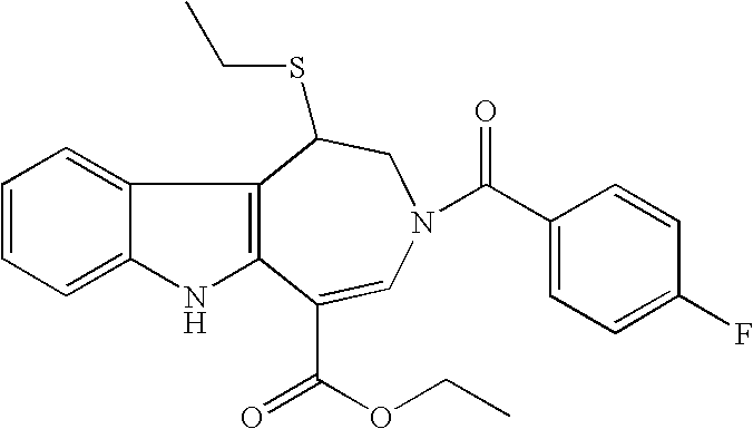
C12=CC=CC=C1NC1=C2C(SCC)CN(C(C2=CC=C(F)C=C2)=O)C=C1C(=O)OCC
